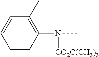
C1=CC(N(C)[CO2C(CH3)3])=C(C)C=C1
